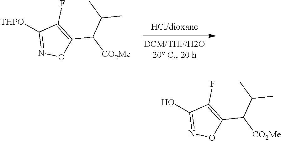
[THPO]C1=NOC(C([CO2Me])C(C)C)=C1F.OC1=NOC(C([CO2Me])C(C)C)=C1F
